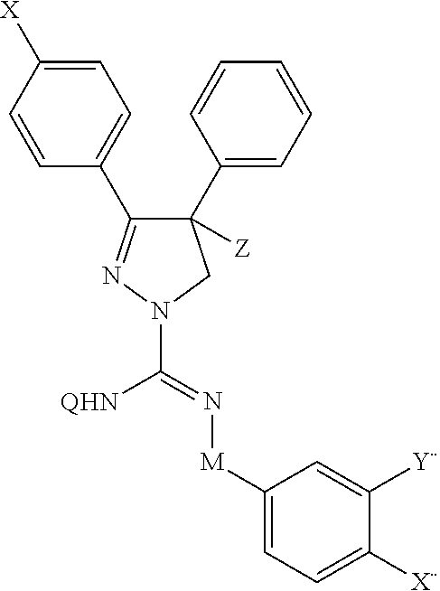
C1(C2=CC=CC=C2)([Z])C(C2=CC=C([X])C=C2)=NN(C(=N[M]C2=CC=C([X])C([Y])=C2)[QHN])C1
